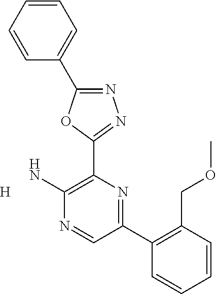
N1=C(C2=CC=CC=C2)OC(C2=C(N)N=CC(C3=C(COC)C=CC=C3)=N2)=N1.[H]
